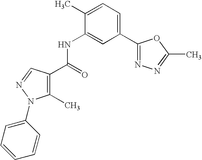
C1(C)=C(C(=O)NC2=CC(C3=NN=C(C)O3)=CC=C2C)C=NN1C1=CC=CC=C1
